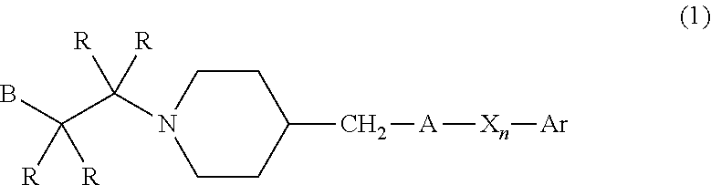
C1(C[A][Xn][Ar])CCN(C(C(B)([R])[R])([R])[R])CC1
